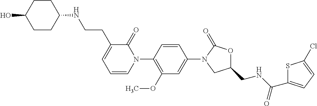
C1=CC(N2C(=O)C(CCNC3CCC(O)CC3)=CC=C2)=C(OC)C=C1N1CC(CNC(C2=CC=C(Cl)S2)=O)OC1=O
